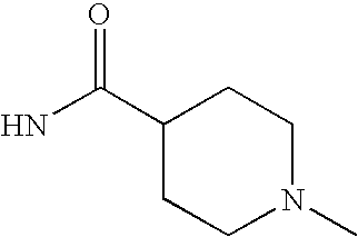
NC(C1CCN(C)CC1)=O
